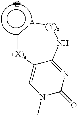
N1(C)C(=O)N=C2C(=C1)[(X)a]c[A][(Y)b]N2
